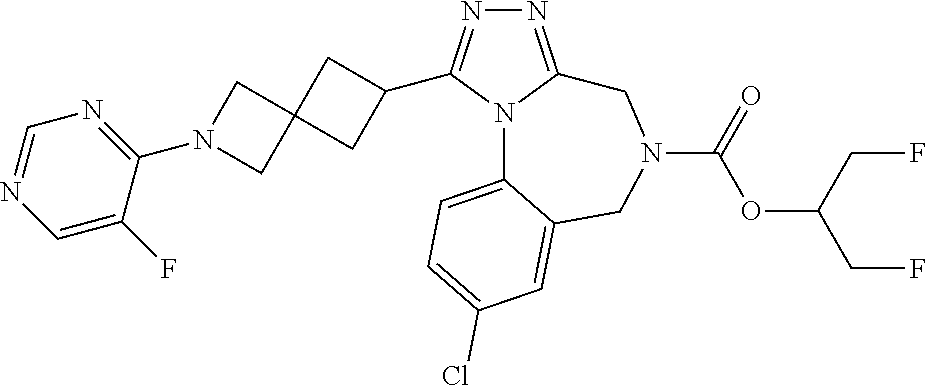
N1=C2N(C(C3CC4(C3)CN(C3=NC=NC=C3F)C4)=N1)C1=CC=C(Cl)C=C1CN(C(=O)OC(CF)CF)C2
